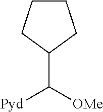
C1(C([OMe])[Pyd])CCCC1
